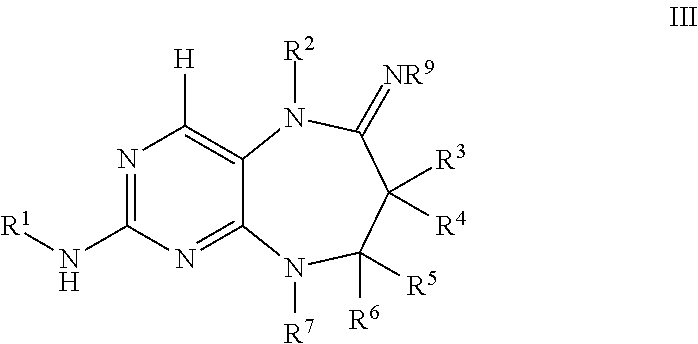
N1=C(N[R1])N=C2C(=C1[H])N([R2])C(=[NR9])C([R3])([R4])C([R6])([R5])N2[R7]
